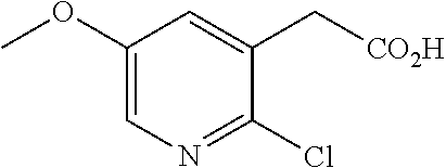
C1(Cl)=NC=C(OC)C=C1C[CO2H]
